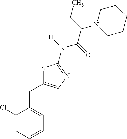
C1(Cl)=CC=CC=C1CC1=CN=C(N(C(C(N2CCCCC2)CC)=O)[H])S1
